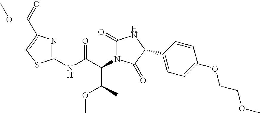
C1(NC(C(C(C)OC)N2C(=O)NC(C3=CC=C(OCCOC)C=C3)C2=O)=O)=NC(C(=O)OC)=CS1
